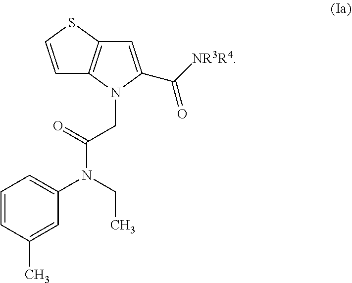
C1=CC(C)=CC(N(CC)C(CN2C(C([NR3R4])=O)=CC3=C2C=CS3)=O)=C1
